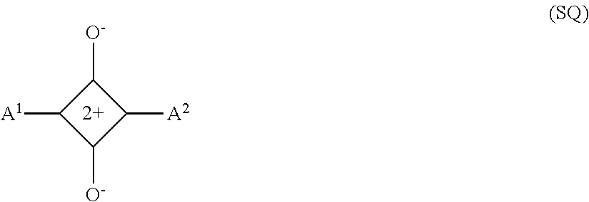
[A1]C1C([O-])C([A2])C1[O-]
